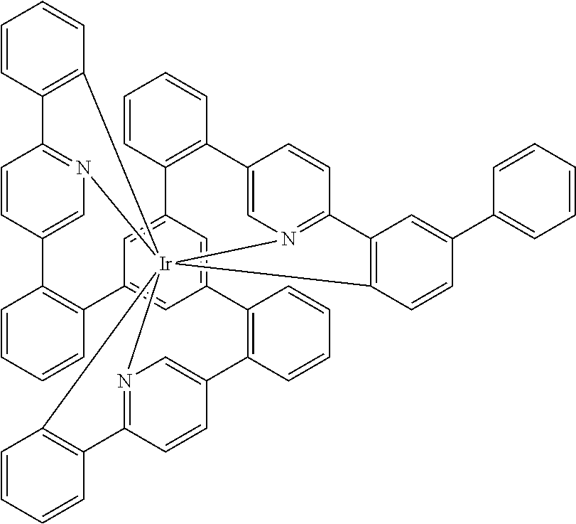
C1=CC2=C(C=C1)[Ir]1345N6=C2C=CC(=C6)C2=C(C=CC=C2)C2=CC(=CC(=C2)C2=C(C=CC=C2)C2=CN1=C(C=C2)C1=C3C=CC(C2=CC=CC=C2)=C1)C1=C(C=CC=C1)C1=CN4=C(C=C1)C1=C5C=CC=C1
